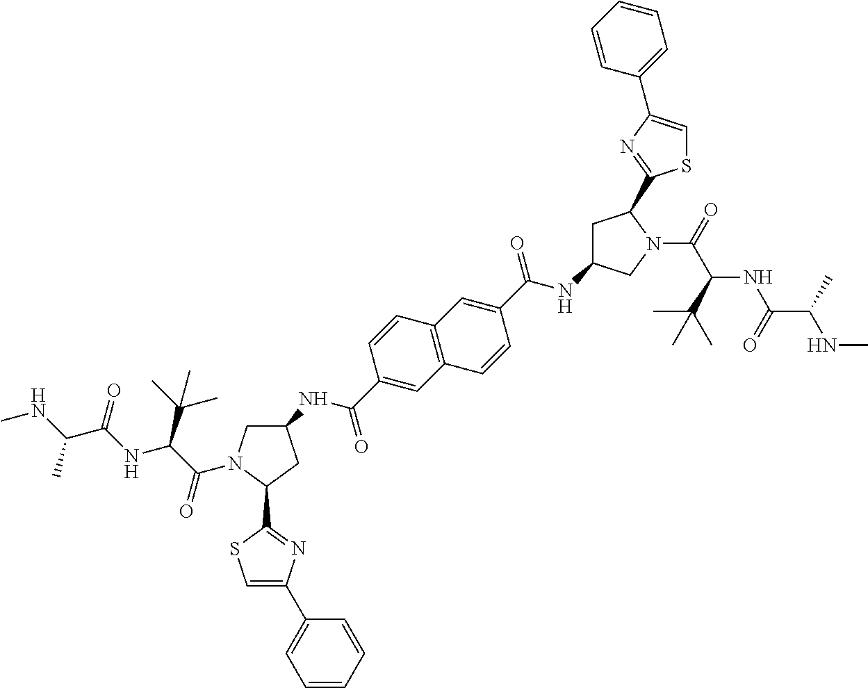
C1(NC(C2=CC3=C(C=C2)C=C(C(NC2CC(C4=NC(C5=CC=CC=C5)=CS4)N(C(=O)C(C(C)(C)C)NC(C(C)NC)=O)C2)=O)C=C3)=O)CN(C(C(NC(C(NC)C)=O)C(C)(C)C)=O)C(C2=NC(C3=CC=CC=C3)=CS2)C1
